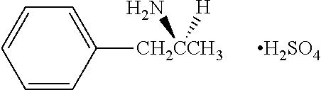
C1=CC([CH2CCH3](N)[H])=CC=C1.[H2SO4]
